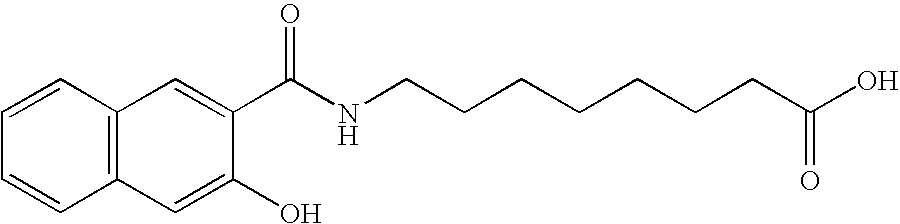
C1=CC2=C(C=C1)C=C(C(NCCCCCCCC(O)=O)=O)C(O)=C2
